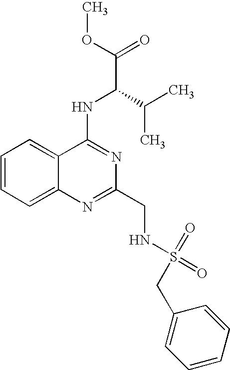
C12=CC=CC=C1N=C(CNS(=O)(=O)CC1=CC=CC=C1)N=C2NC(C(=O)OC)C(C)C
